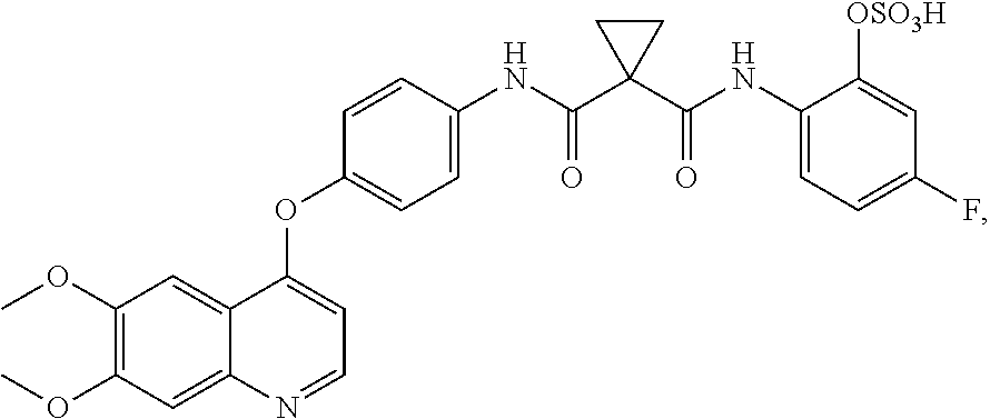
C1(OC)=C(OC)C=C2C(=C1)C(OC1=CC=C(NC(C3(C(NC4=CC=C(F)C=C4[OSO3H])=O)CC3)=O)C=C1)=CC=N2
